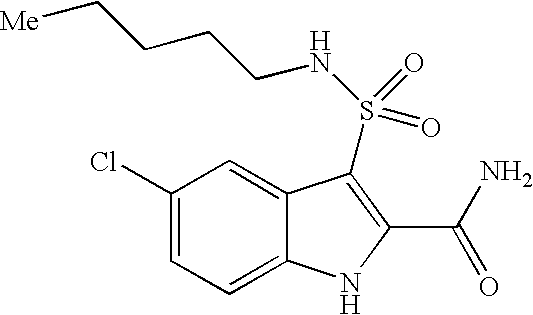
C1(Cl)=CC=C2C(=C1)C(S(NCCCC[Me])(=O)=O)=C(C(N)=O)N2
